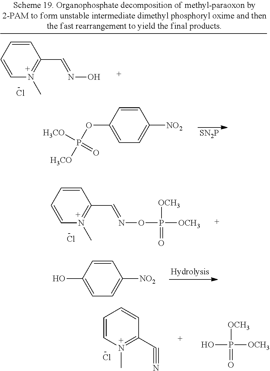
[SN2P].C1(OP([H3CO])([H3CO])=O)=CC=C([NO2])C=C1.C1=CC=CN(C)=C1C=NOP([OCH3])([OCH3])=O.Cl.C1=CC(O)=CC=C1[NO2].C1=CN(C)=C(C#N)C=C1.Cl.OP([OCH3])([OCH3])=O.C1=CC=CN(C)=C1C=NO.Cl
